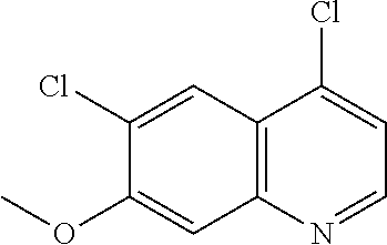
C1(Cl)=CC2=C(C=C1OC)N=CC=C2Cl
